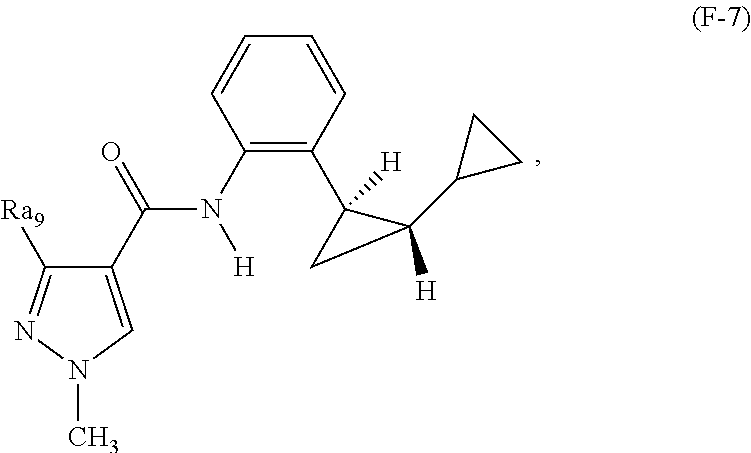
C1(C(=O)N(C2=C(C3([H])CC3(C3CC3)[H])C=CC=C2)[H])=CN(C)N=C1[Ra9]
